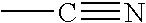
C(#N)C
